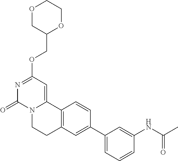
O1CC(COC2=NC(=O)N3C(=C2)C2=C(CC3)C=C(C3=CC=CC(NC(=O)C)=C3)C=C2)OCC1
